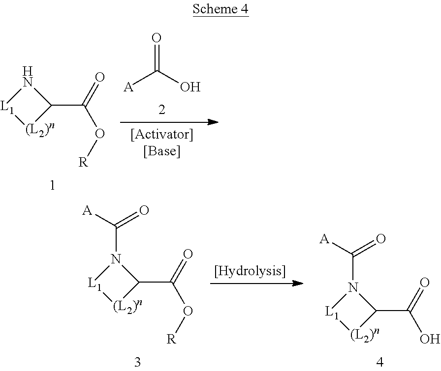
C1(C(=O)O[R])N[L1][(L2)n]1.[A]C(O)=O.C1(C(=O)O[R])N(C([A])=O)[L1][(L2)n]1.C1(C(=O)O)N(C([A])=O)[L1][(L2)n]1
